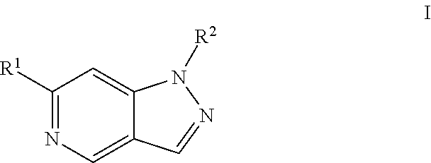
C1([R1])=NC=C2C(=C1)N([R2])N=C2
